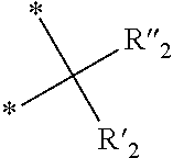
*C([R2])(*)[R2]
